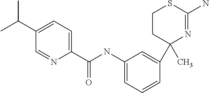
C1(NC(C2=CC=C(C(C)C)C=N2)=O)=CC=CC(C2(C)N=C(N)SCC2)=C1
